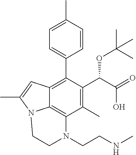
C1=C(C)C=CC(C2=C3C4=C(C(C)=C2C(C(O)=O)OC(C)(C)C)N(CCNC)CCN4C(C)=C3)=C1
